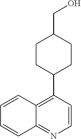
C1=CC2=C(C3CCC(CO)CC3)C=CN=C2C=C1
